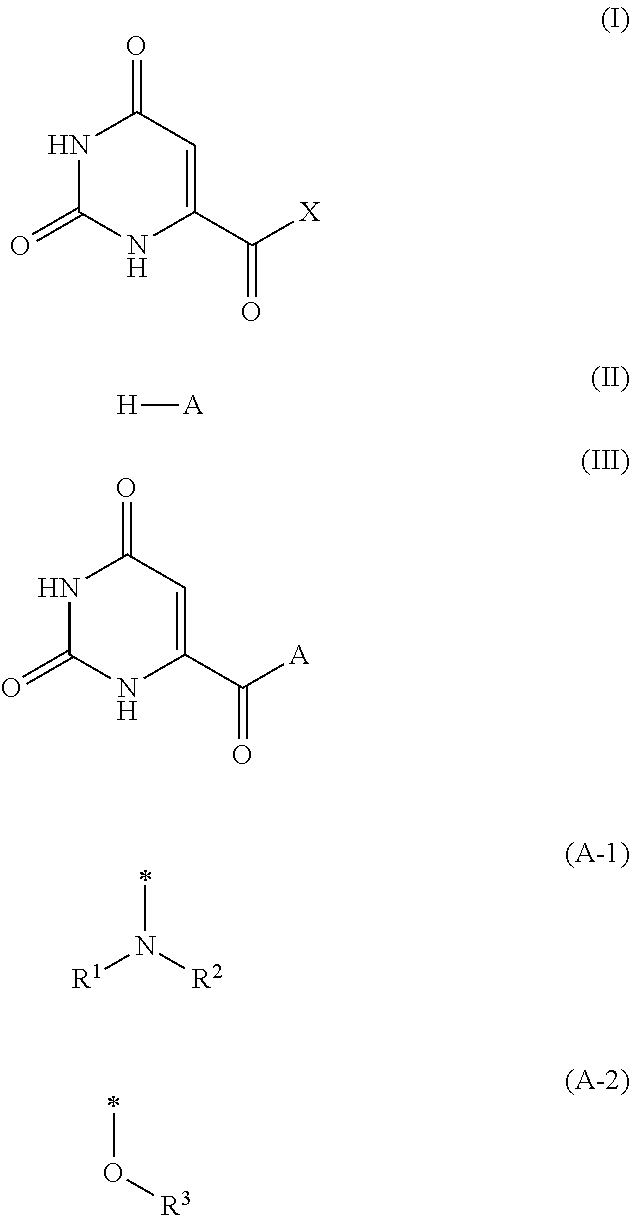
N1C(=O)NC(C([X])=O)=CC1=O.[H][A].N1C(=O)NC(C([A])=O)=CC1=O.[R2]N([R1])*.*O[R3]
